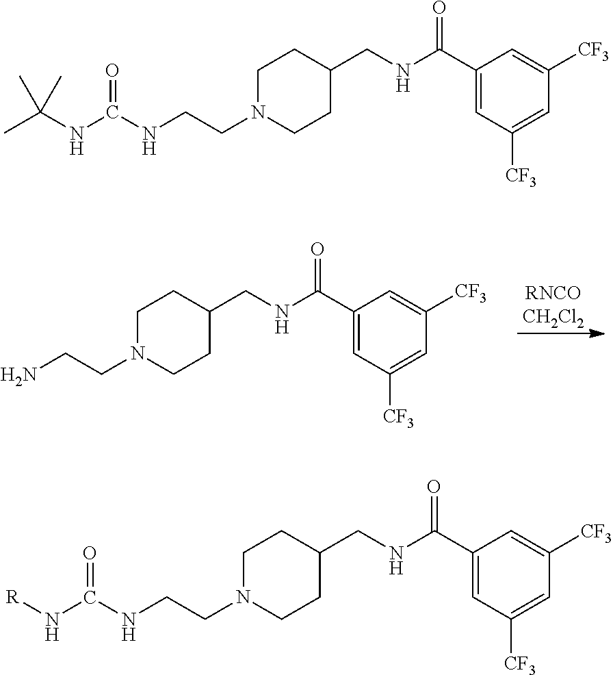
C1N(CCN)CCC(CNC(C2=CC([CF3])=CC([CF3])=C2)=O)C1.C1N(CCNC(N[R])=O)CCC(CNC(C2=CC([CF3])=CC([CF3])=C2)=O)C1.C1N(CCNC(=O)NC(C)(C)C)CCC(CNC(C2=CC([CF3])=CC([CF3])=C2)=O)C1
